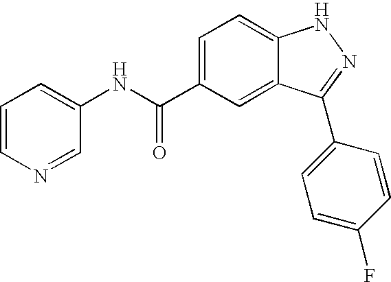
C1=CC=C(NC(C2=CC=C3C(=C2)C(C2=CC=C(F)C=C2)=NN3)=O)C=N1
